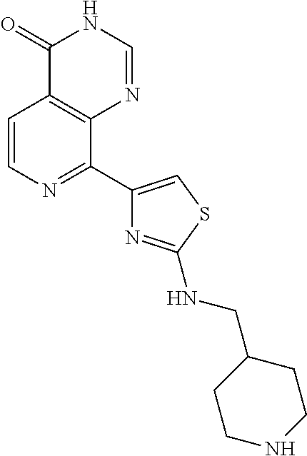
C1=CN=C(C2=CSC(NCC3CCNCC3)=N2)C2=C1C(=O)NC=N2
